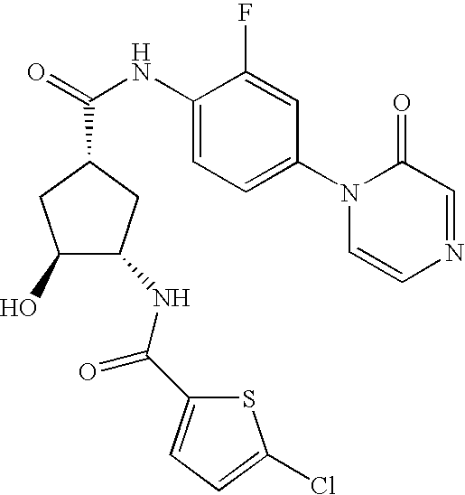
O=C(NC1=CC=C(N2C=CN=CC2=O)C=C1F)C1CC(O)C(NC(C2=CC=C(Cl)S2)=O)C1
